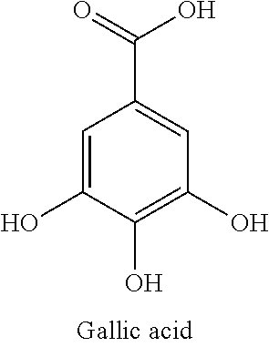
C1=C(O)C(O)=C(O)C=C1C(=O)O
